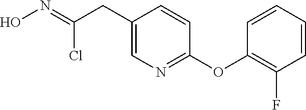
C1(CC(=NO)Cl)=CN=C(OC2=C(F)C=CC=C2)C=C1
